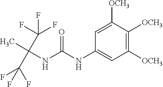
O=C(NC1=CC([OCH3])=C([OCH3])C([OCH3])=C1)NC(C)(C(F)(F)F)C(F)(F)F
